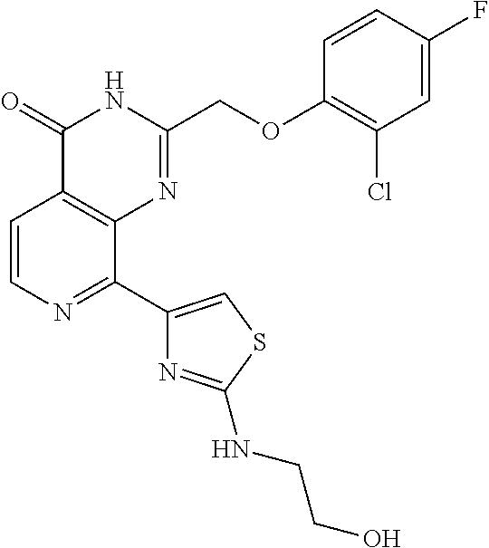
C1=CN=C(C2=CSC(NCCO)=N2)C2=C1C(=O)NC(COC1=C(Cl)C=C(F)C=C1)=N2
